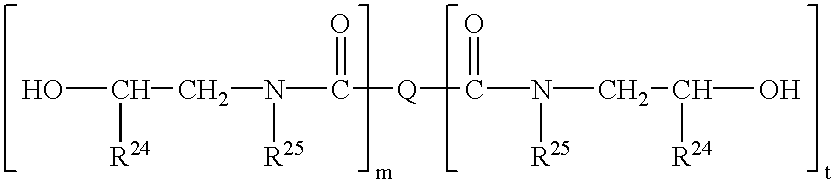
OC(CN([R25])C([Q]C(N(CC(O)[R24])[R25])=O)=O)[R24]
